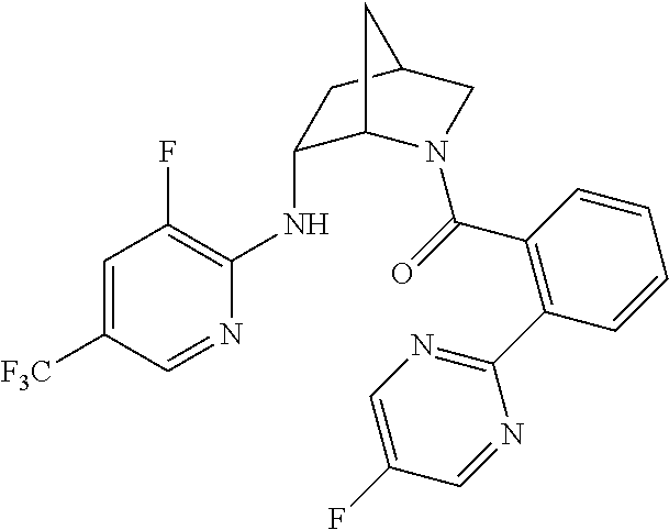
C1=C([F3C])C=NC(NC2C3N(C(=O)C4=C(C5=NC=C(F)C=N5)C=CC=C4)CC(C2)C3)=C1F
